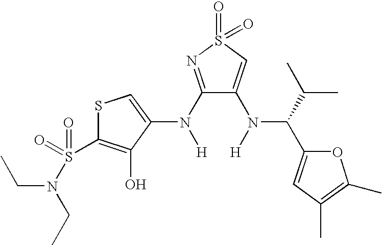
C1(N([H])C2=CSC(S(=O)(=O)N(CC)CC)=C2O)=NS(=O)(=O)C=C1N([H])C(C(C)C)C1=CC(C)=C(C)O1
